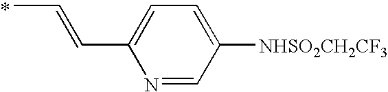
CC=CC1=CC=C([NHSO2CH2CF3])C=N1
